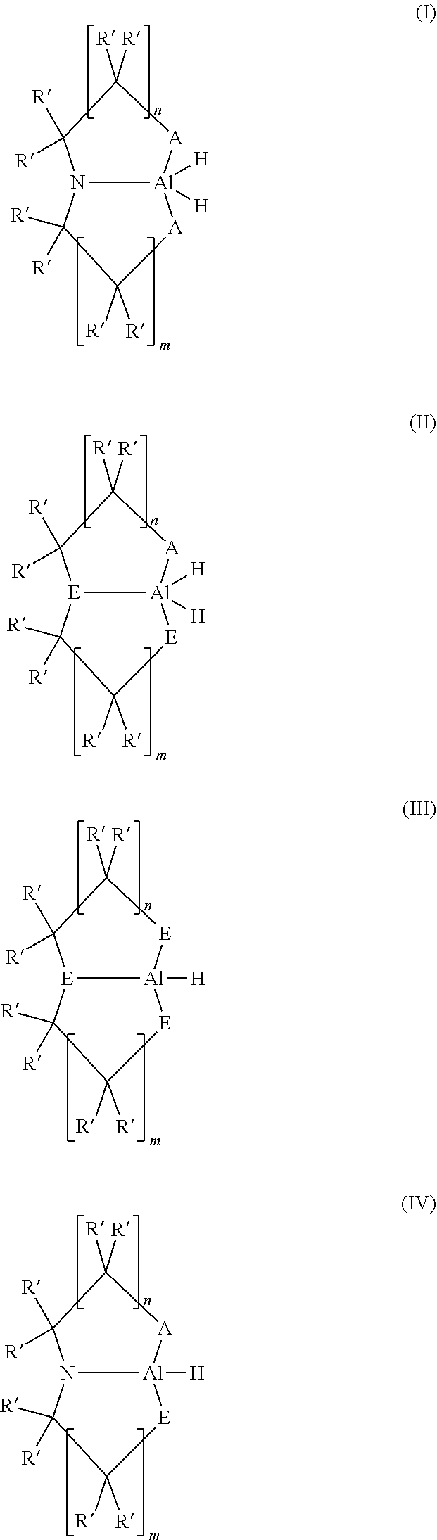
N12[Al]([H])([H])([A]C([R])([R])C1([R])[R])[A]C([R])([R])C2([R])[R].[E]12[Al]([H])([H])([A]C([R])([R])C1([R])[R])[E]C([R])([R])C2([R])[R].[E]12[Al]([H])([E]C([R])([R])C1([R])[R])[E]C([R])([R])C2([R])[R].N12[Al]([H])([A]C([R])([R])C1([R])[R])[E]C([R])([R])C2([R])[R]
